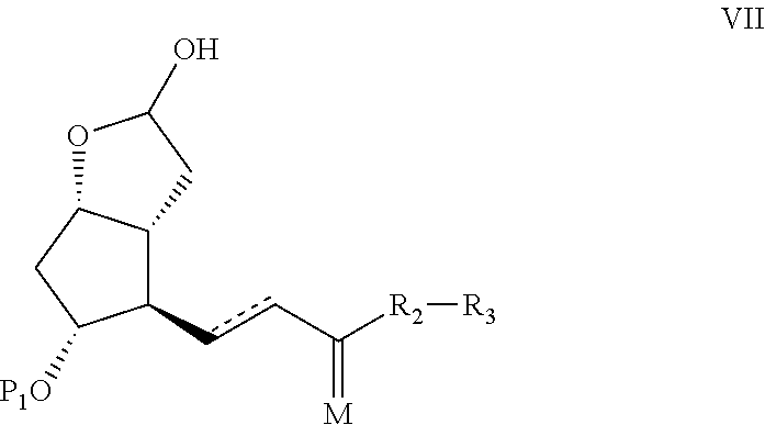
C1(ccC([R2][R3])=[M])C2C(CC1[P1O])OC(O)C2
